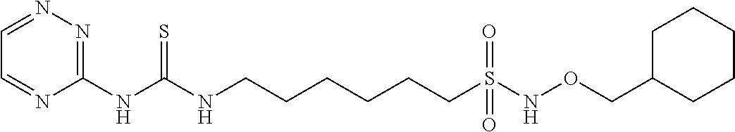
C1=NC(NC(NCCCCCCS(NOCC2CCCCC2)(=O)=O)=S)=NN=C1
